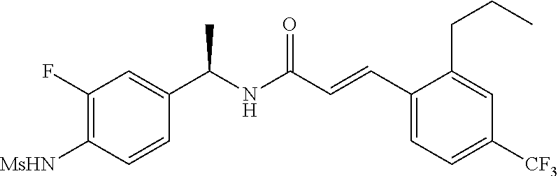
C1(F)=C([MsHN])C=CC(C(NC(C=CC2=CC=C([CF3])C=C2CCC)=O)C)=C1
